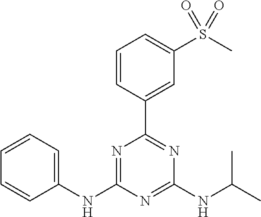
C1=CC(C2=NC(NC(C)C)=NC(NC3=CC=CC=C3)=N2)=CC(S(C)(=O)=O)=C1
